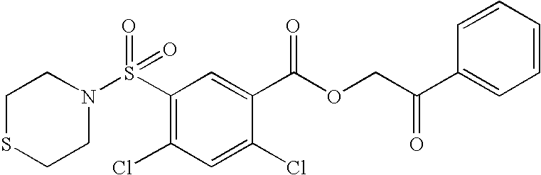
N1(S(C2=C(Cl)C=C(Cl)C(C(OCC(C3=CC=CC=C3)=O)=O)=C2)(=O)=O)CCSCC1
